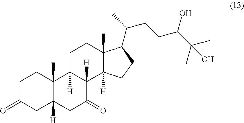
C1C(=O)CC2([H])C(C)(C1)C1([H])C([H])(C(=O)C2)C2([H])C(C)(CC1)C(C(C)CCC(C(C)(C)O)O)CC2
